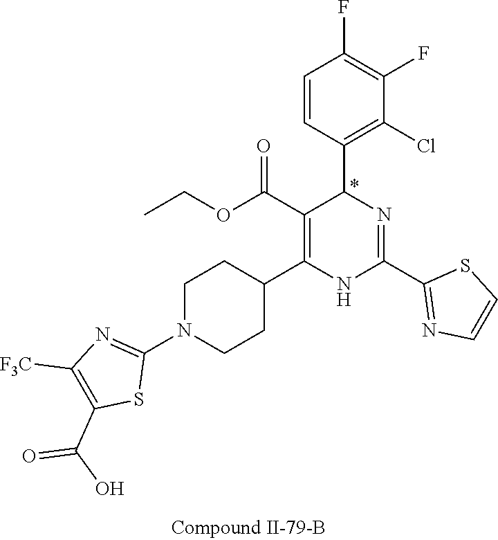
C1(F)=C(F)C=CC(C2N=C(C3=NC=CS3)NC(C3CCN(C4=NC([F3C])=C(C(=O)O)S4)CC3)=C2C(OCC)=O)=C1Cl
